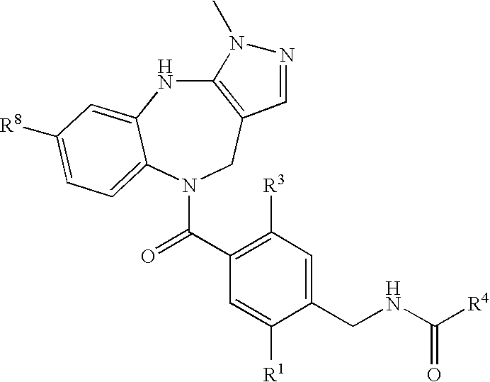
C12=C(CN(C(C3=C([R3])C=C(CNC(=O)[R4])C([R1])=C3)=O)C3=CC=C([R8])C=C3N1)C=NN2C
